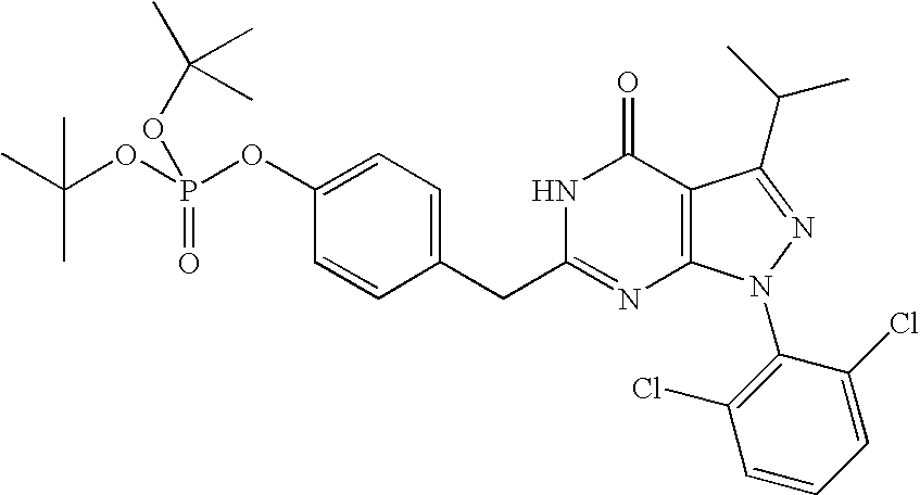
C1(CC2=NC3=C(C(=O)N2)C(C(C)C)=NN3C2=C(Cl)C=CC=C2Cl)=CC=C(OP(OC(C)(C)C)(=O)OC(C)(C)C)C=C1
